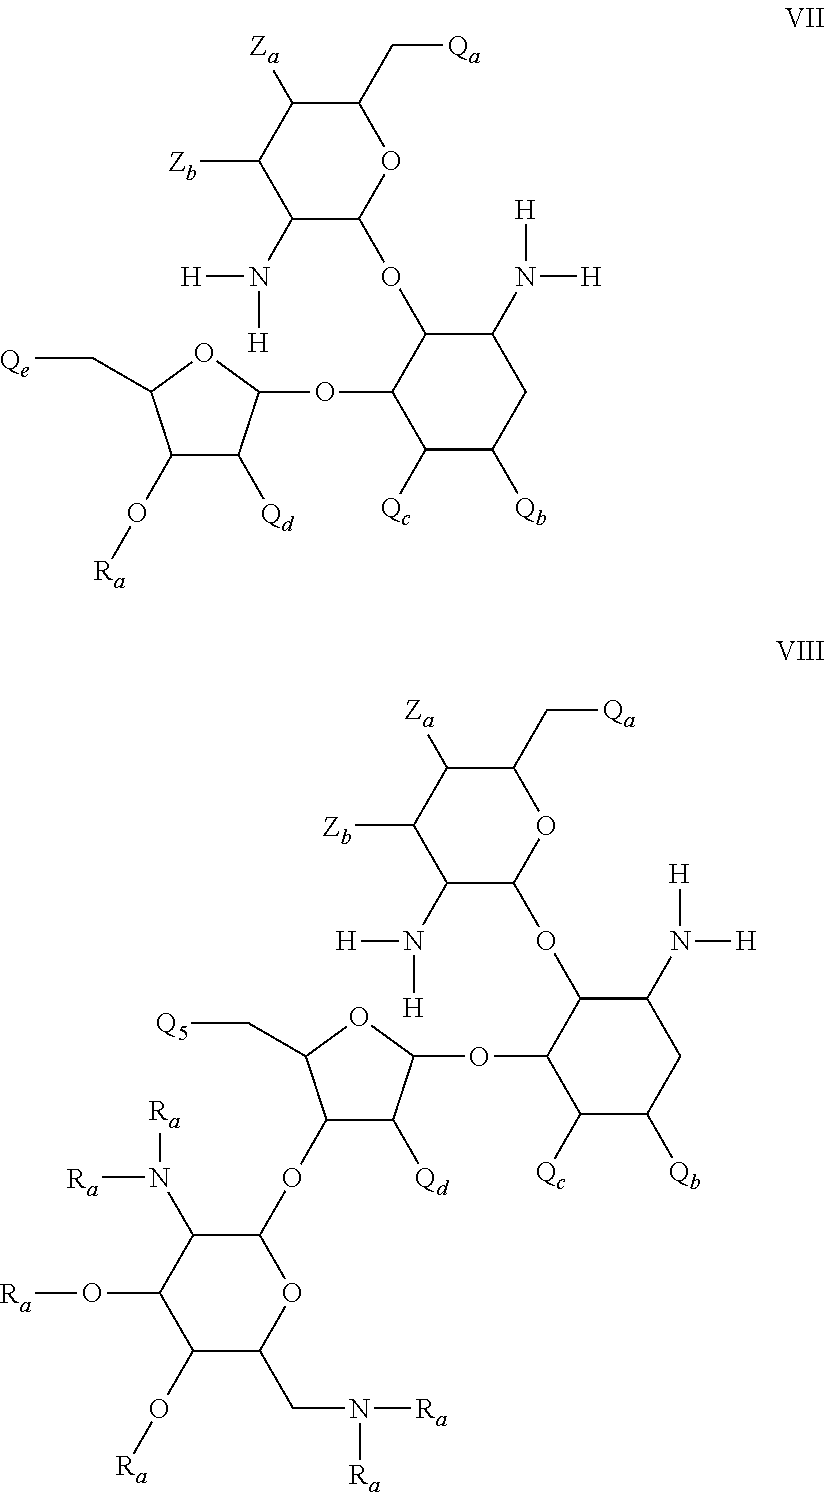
C1(O[Ra])C([Qd])C(OC2C([Qc])C([Qb])CC(N([H])[H])C2OC2OC(C[Qa])C([Za])C([Zb])C2N([H])[H])OC1C[Qe].C1(OC2C(N([Ra])[Ra])C(O[Ra])C(O[Ra])C(CN([Ra])[Ra])O2)C([Qd])C(OC2C([Qc])C([Qb])CC(N([H])[H])C2OC2OC(C[Qa])C([Za])C([Zb])C2N([H])[H])OC1C[Q5]
